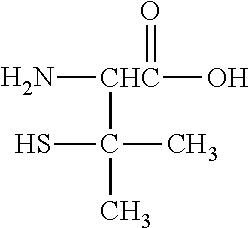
N[CHC](O)(=O)C(C)(C)S
